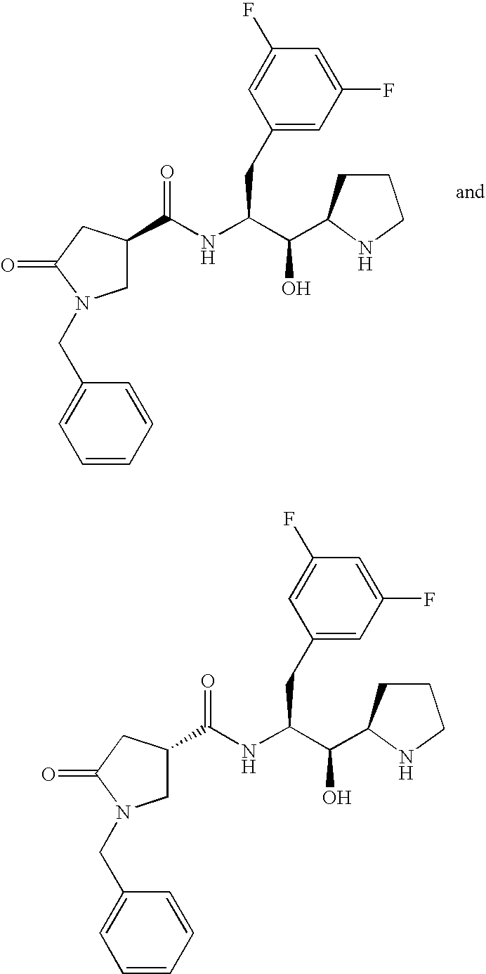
C1(CC(NC(=O)C2CN(CC3=CC=CC=C3)C(=O)C2)C(O)C2CCCN2)=CC(F)=CC(F)=C1.C1(CC(NC(=O)C2CN(CC3=CC=CC=C3)C(=O)C2)C(O)C2CCCN2)=CC(F)=CC(F)=C1
